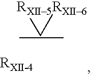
[RXII5]C[RXII6]
